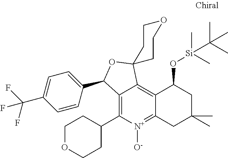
C12=C(C3CCOCC3)[N+]([O-])=C3C(=C1C1(OC2C2=CC=C(C(F)(F)F)C=C2)CCOCC1)C(O[Si](C)(C)C(C)(C)C)CC(C)(C)C3
